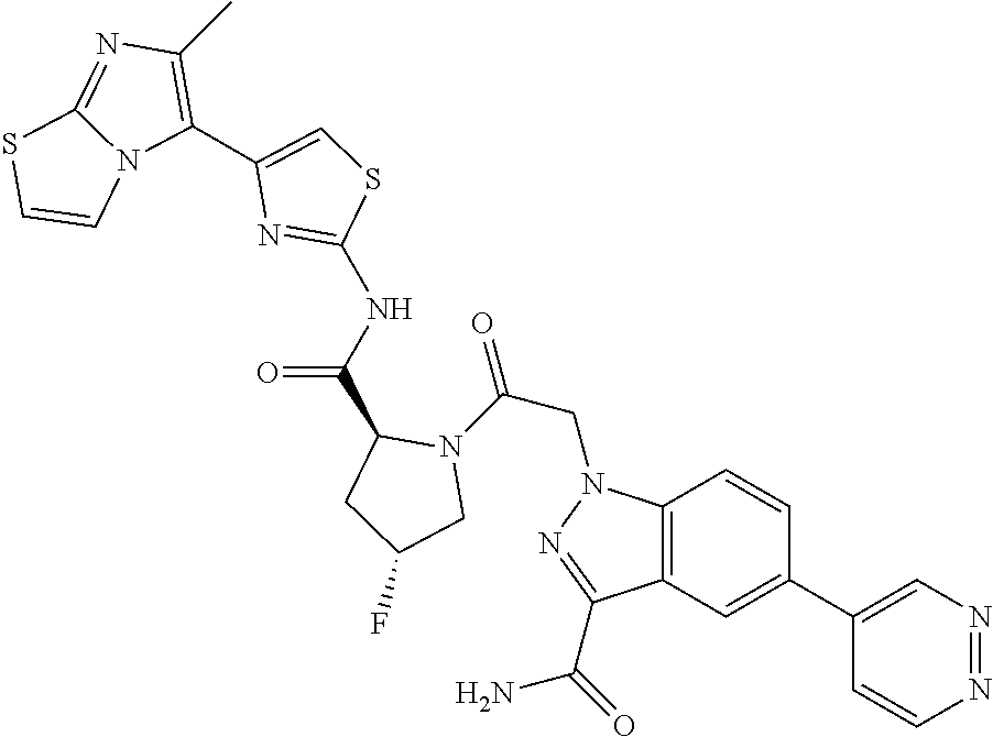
N1=NC=C(C2=CC3=C(C=C2)N(CC(=O)N2C(C(=O)NC4=NC(C5=C(C)N=C6N5C=CS6)=CS4)CC(F)C2)N=C3C(=O)N)C=C1
